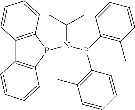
C12=C(P(N(P(C3=C(C)C=CC=C3)C3=C(C)C=CC=C3)C(C)C)C3=C1C=CC=C3)C=CC=C2
